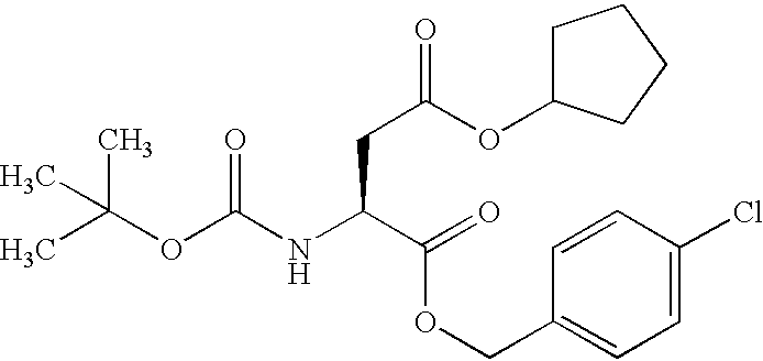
CC(OC(NC(C(=O)OCC1=CC=C(Cl)C=C1)CC(=O)OC1CCCC1)=O)(C)C
